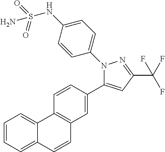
C1=CC=C2C(=C1)C1=C(C=C2)C=C(C2=CC(C(F)(F)F)=NN2C2=CC=C(NS(=O)(=O)N)C=C2)C=C1
